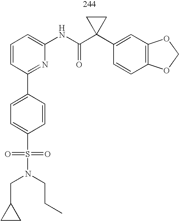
C1=CC=C(NC(C2(C3=CC4=C(C=C3)OCO4)CC2)=O)N=C1C1=CC=C(S(=O)(=O)N(CC2CC2)CCC)C=C1
